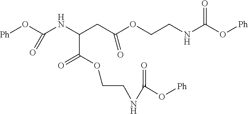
O(CCNC(=O)O[Ph])C(C(NC(O[Ph])=O)CC(OCCNC(=O)O[Ph])=O)=O
